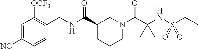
C1=C([NC])C=CC(CNC(C2CCCN(C(C3(NS(CC)(=O)=O)CC3)=O)C2)=O)=C1[OCF3]
